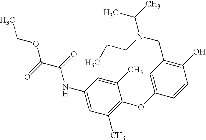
C1(NC(C(OCC)=O)=O)=CC(C)=C(OC2=CC(CN(C(C)C)CCC)=C(O)C=C2)C(C)=C1
